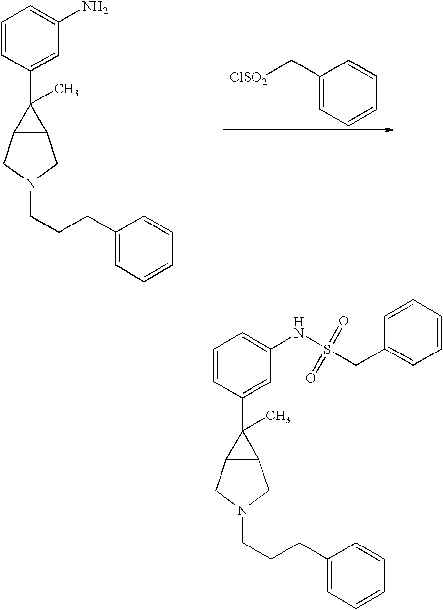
C1=CC(C2(C)C3C2CN(CCCC2=CC=CC=C2)C3)=CC(N)=C1.C1(C[ClSO2])=CC=CC=C1.C1=CC(C2(C)C3C2CN(CCCC2=CC=CC=C2)C3)=CC(NS(CC2=CC=CC=C2)(=O)=O)=C1
